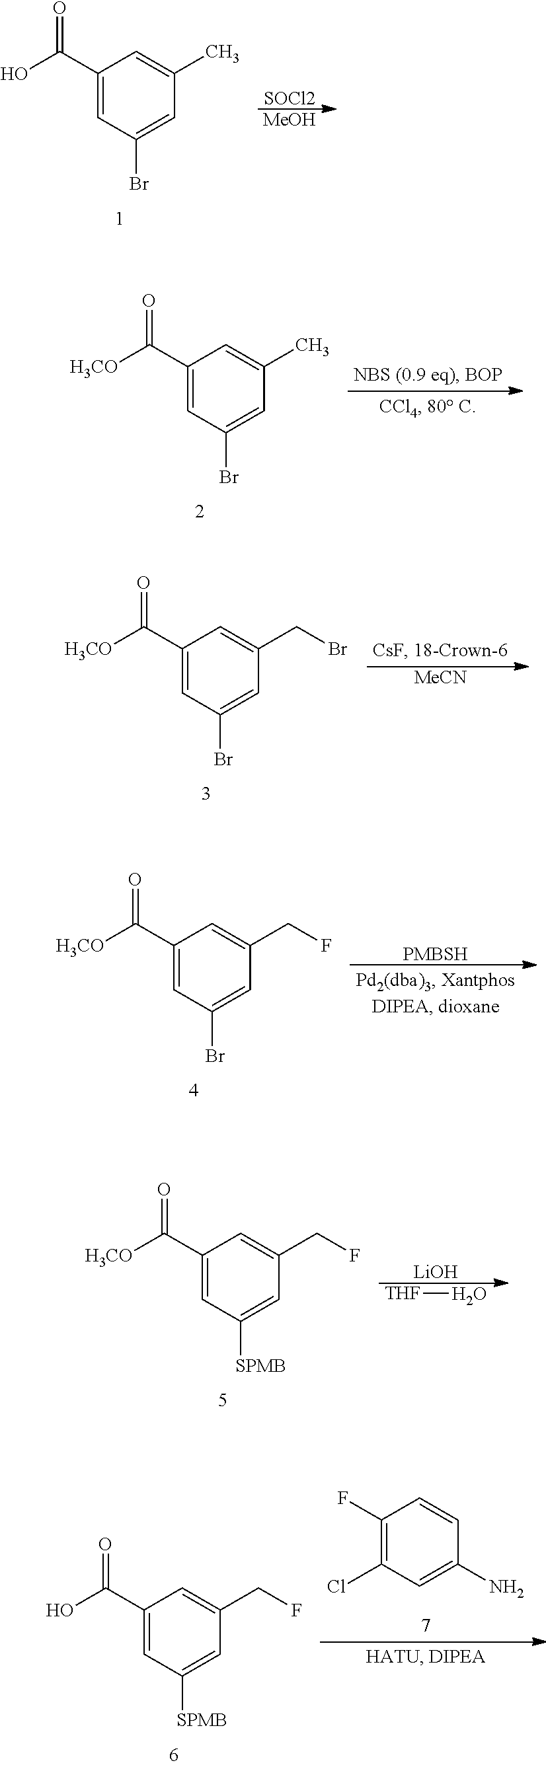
C1(C(O)=O)=CC(Br)=CC(C)=C1.[SOCl2].[MeOH].C1(C([H3CO])=O)=CC(Br)=CC(C)=C1.C1(C([H3CO])=O)=CC(Br)=CC(CBr)=C1.[MeCN].C1(C([H3CO])=O)=CC(Br)=CC(CF)=C1.[PMBSH].C1(C([H3CO])=O)=CC([SPMB])=CC(CF)=C1.[LiOH].[THF]O.C1(C(O)=O)=CC([SPMB])=CC(CF)=C1.C1(F)=C(Cl)C=C(N)C=C1
